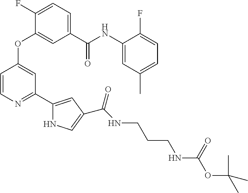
C1(F)=CC=C(C(NC2=CC(C)=CC=C2F)=O)C=C1OC1=CC(C2=CC(C(NCCCNC(OC(C)(C)C)=O)=O)=CN2)=NC=C1
